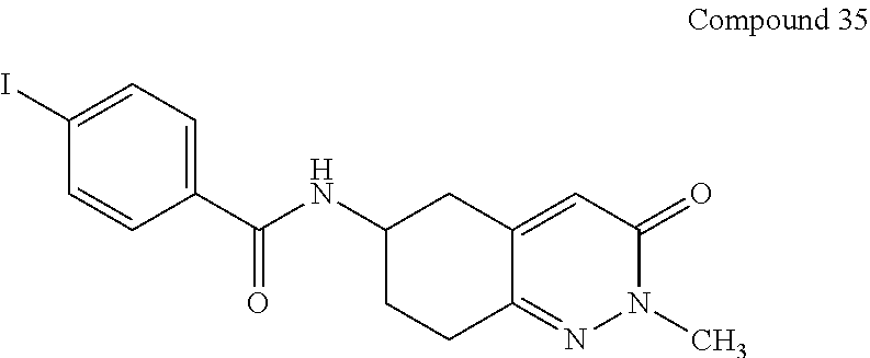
C1(C(NC2CCC3=NN(C)C(=O)C=C3C2)=O)=CC=C(I)C=C1
